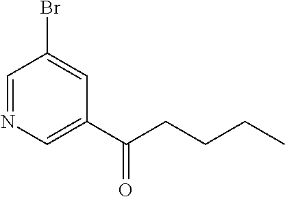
C1=NC=C(C(CCCC)=O)C=C1Br
